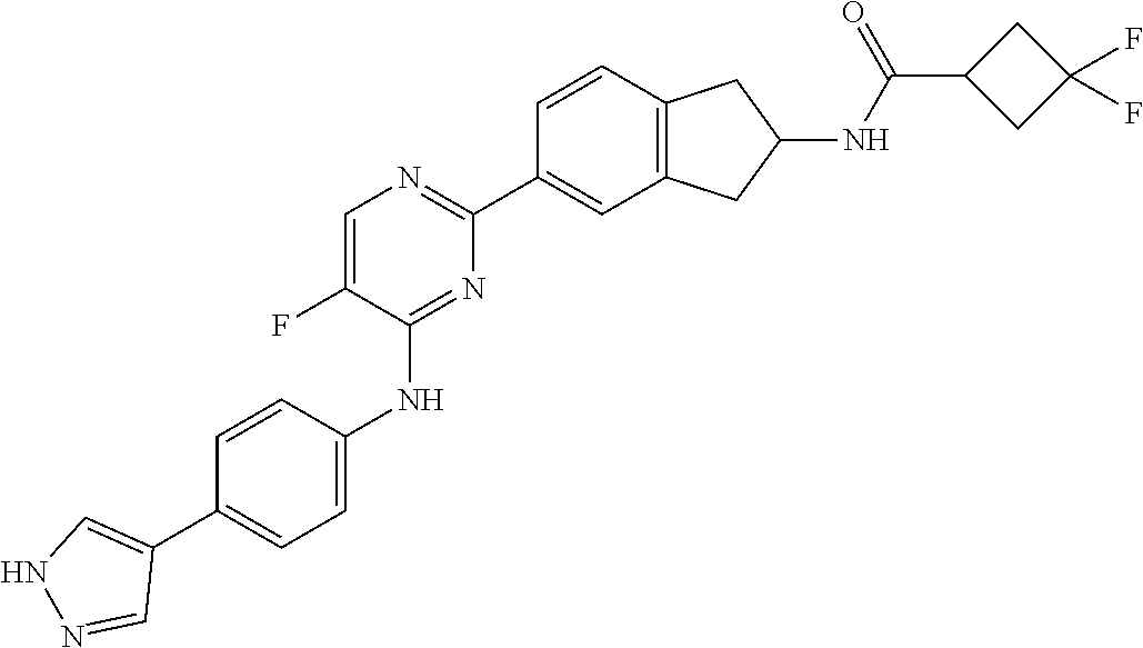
C1(C2=CNN=C2)=CC=C(NC2=NC(C3=CC4=C(C=C3)CC(NC(C3CC(F)(F)C3)=O)C4)=NC=C2F)C=C1
